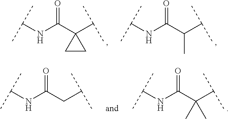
C(NC(C1(C(C)C)CC1)=O)(C)C.C(NC(C(C(C)C)C)=O)(C)C.C(NC(C(C(C)C)(C)C)=O)(C)C.C(NC(CC(C)C)=O)(C)C
